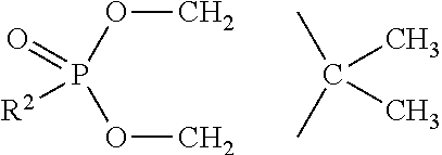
O(C)P(OC)(=O)[R2].CC(C)(C)C
